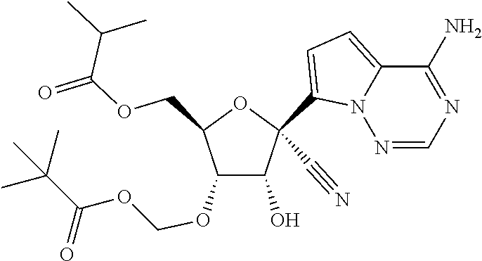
O(CC1C(OCOC(C(C)(C)C)=O)C(O)C(C#N)(C2=CC=C3N2N=CN=C3N)O1)C(=O)C(C)C
